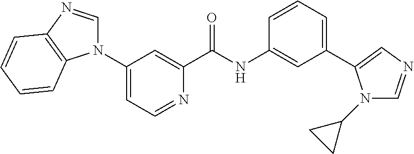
C1=C(N2C=NC3=C2C=CC=C3)C=C(C(NC2=CC(C3=CN=CN3C3CC3)=CC=C2)=O)N=C1
